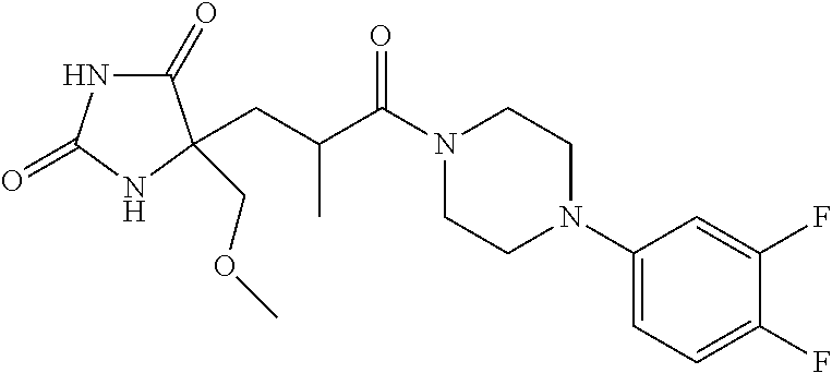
C1(=O)NC(=O)NC1(CC(C(N1CCN(C2=CC=C(F)C(F)=C2)CC1)=O)C)COC
